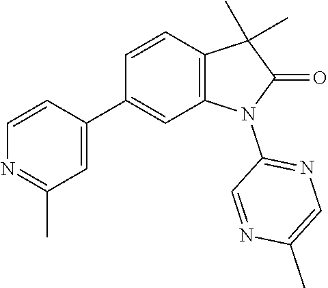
C1=CN=C(C)C=C1C1=CC2=C(C=C1)C(C)(C)C(=O)N2C1=NC=C(C)N=C1
